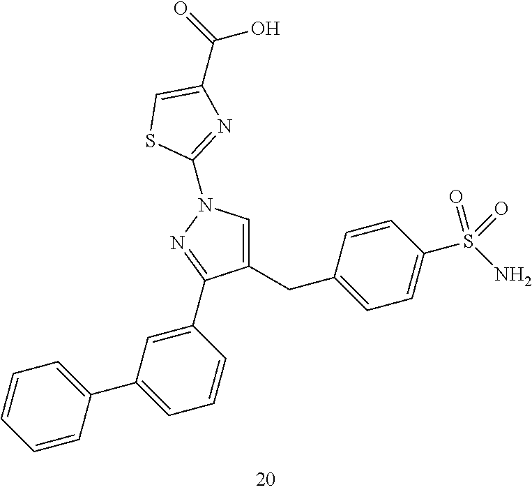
C1(CC2=CC=C(S(N)(=O)=O)C=C2)=CN(C2=NC(C(=O)O)=CS2)N=C1C1=CC(C2=CC=CC=C2)=CC=C1
